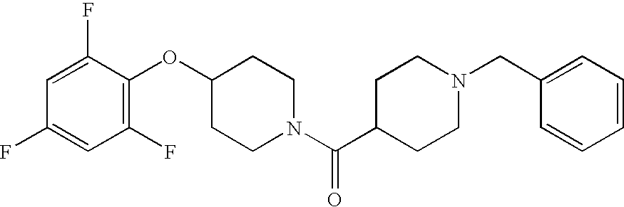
C1(OC2CCN(C(C3CCN(CC4=CC=CC=C4)CC3)=O)CC2)=C(F)C=C(F)C=C1F
